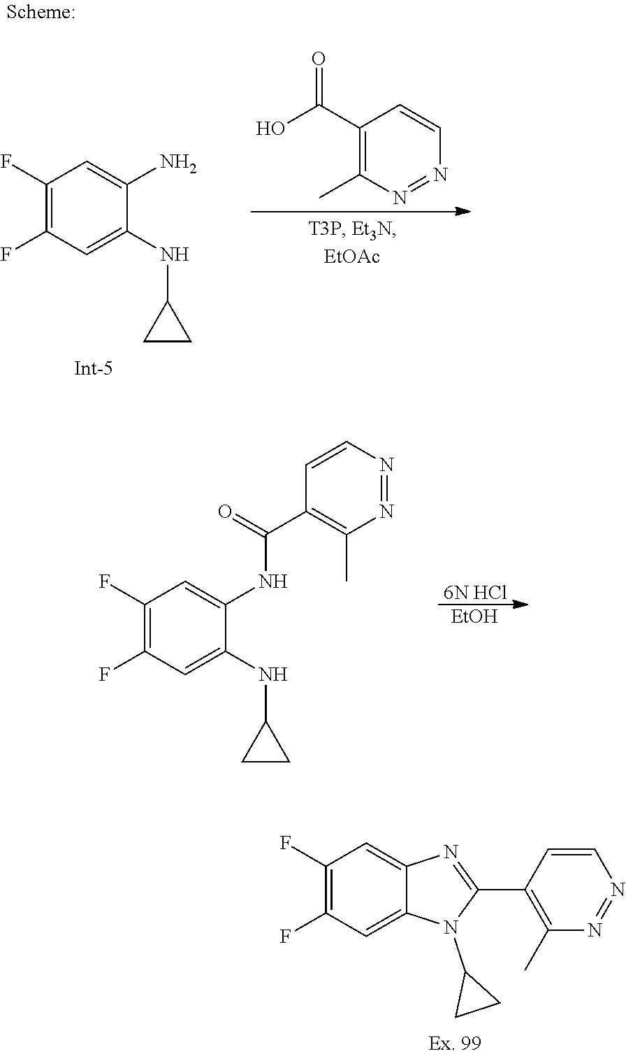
C1(F)=C(F)C=C(NC2CC2)C(N)=C1.C1(C(O)=O)=C(C)N=NC=C1.C1(F)=C(F)C=C2C(=C1)N=C(C1=C(C)N=NC=C1)N2C1CC1.C1(F)=C(F)C=C(NC2CC2)C(NC(C2=C(C)N=NC=C2)=O)=C1.[EtOH].[6N HCl]
